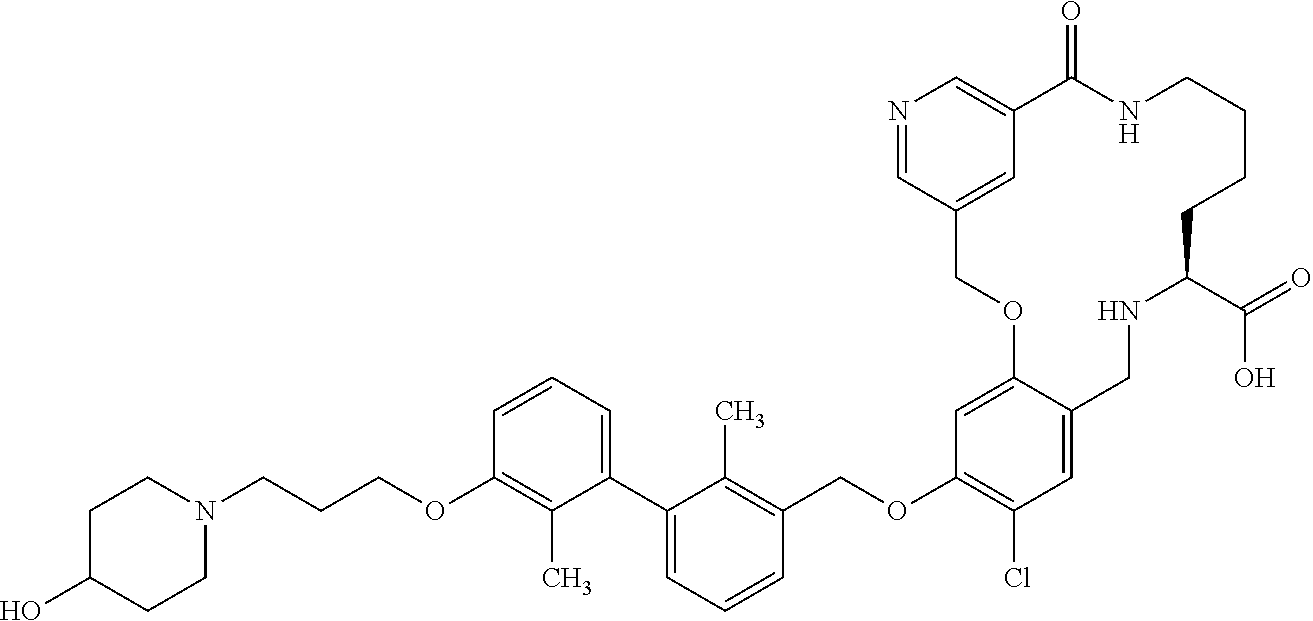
C1=CC=C(C2=CC=CC(COC3=C(Cl)C=C4C(=C3)OCC3=CC(=CN=C3)C(=O)NCCCCC(C(=O)O)NC4)=C2C)C(C)=C1OCCCN1CCC(O)CC1
